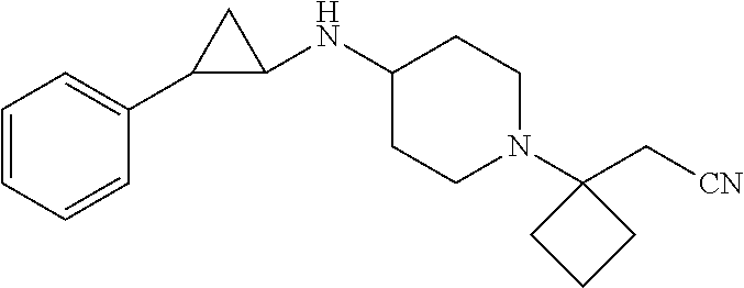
C1=CC=CC(C2C(NC3CCN(C4(C[CN])CCC4)CC3)C2)=C1
